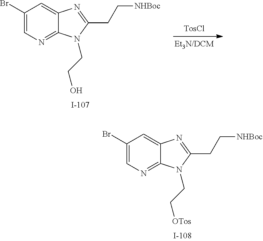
C1(Br)=CN=C2C(=C1)N=C(CC[NHBoc])N2CCO.[TosCl].C1(Br)=CN=C2C(=C1)N=C(CC[NHBoc])N2CC[OTos]
